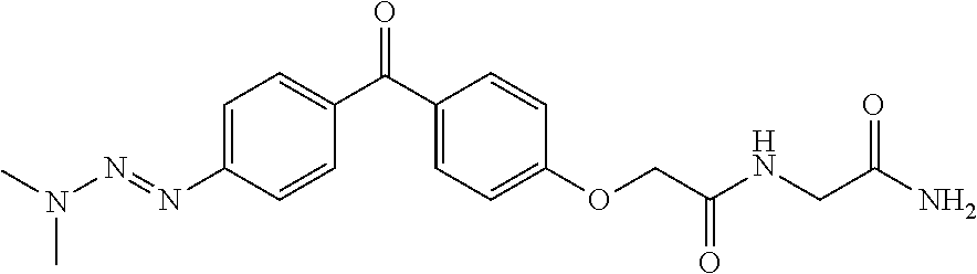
CN(C)N=NC1=CC=C(C(C2=CC=C(OCC(NCC(N)=O)=O)C=C2)=O)C=C1
